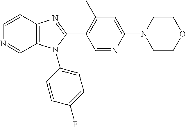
C12=C(C=CN=C1)N=C(C1=C(C)C=C(N3CCOCC3)N=C1)N2C1=CC=C(F)C=C1
